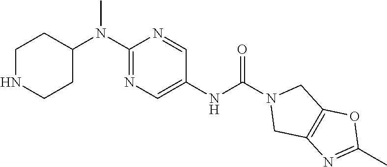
C1NCCC(N(C2=NC=C(NC(N3CC4=C(C3)OC(C)=N4)=O)C=N2)C)C1
